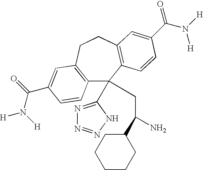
C12=C(CCC3=C(C1(C1=NN=NN1)CC(N)C1CCCCC1)C=CC(C(N([H])[H])=O)=C3)C=C(C(=O)N([H])[H])C=C2
